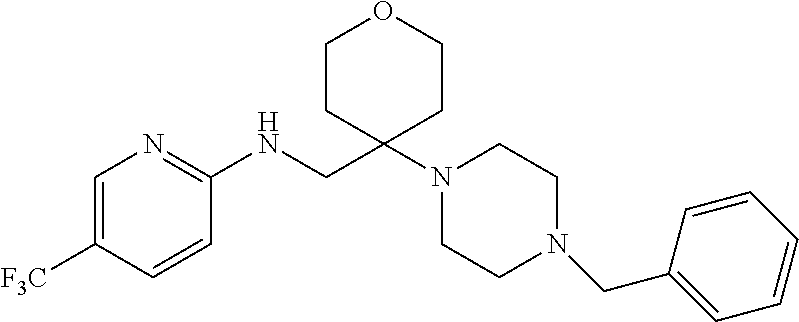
C1=C([F3C])C=CC(NCC2(N3CCN(CC4=CC=CC=C4)CC3)CCOCC2)=N1
